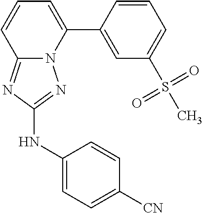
C12=NC(NC3=CC=C([CN])C=C3)=NN1C(C1=CC(S(C)(=O)=O)=CC=C1)=CC=C2
